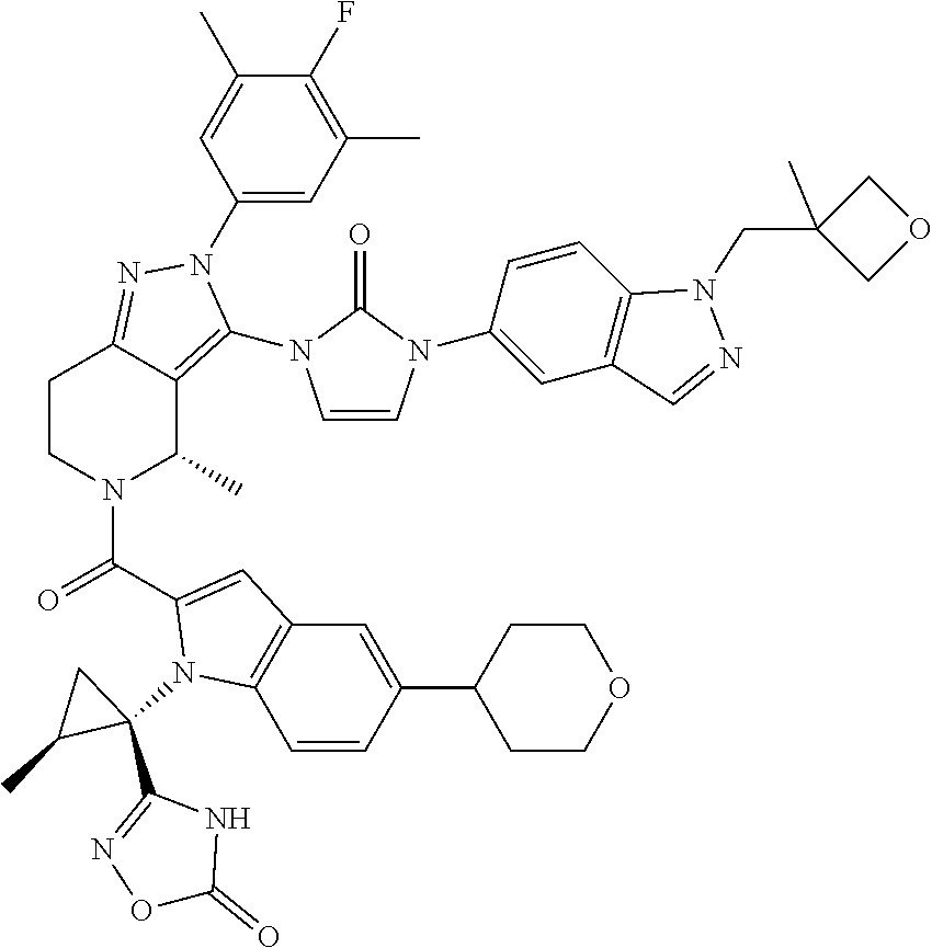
C1(F)=C(C)C=C(N2C(N3C=CN(C4=CC5=C(C=C4)N(CC4(C)COC4)N=C5)C3=O)=C3C(C)N(C(=O)C4=CC5=C(C=CC(C6CCOCC6)=C5)N4C4(C5=NOC(=O)N5)CC4C)CCC3=N2)C=C1C
